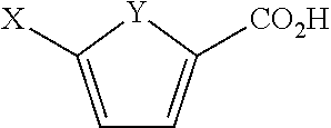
C1=C([X])[Y]C([CO2H])=C1
